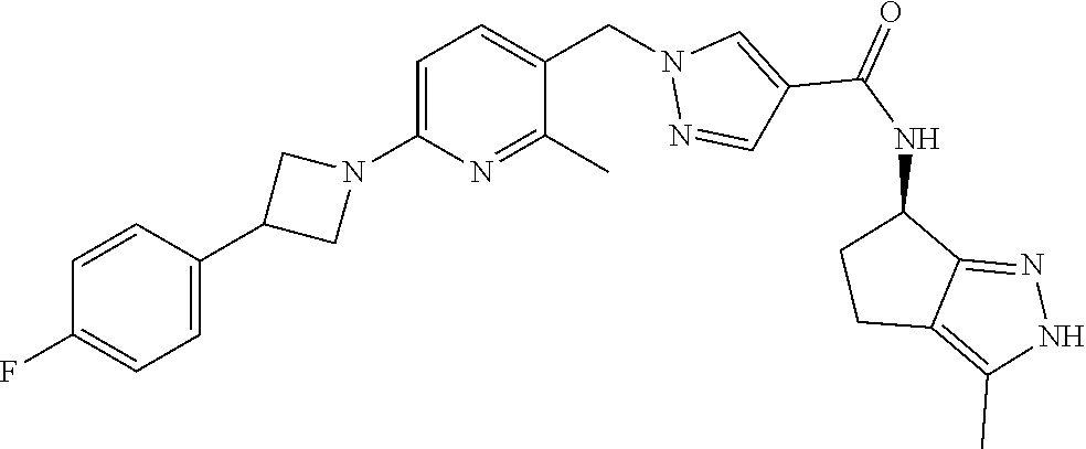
C1=C(N2CC(C3=CC=C(F)C=C3)C2)N=C(C)C(CN2N=CC(C(NC3CCC4=C(C)NN=C34)=O)=C2)=C1
